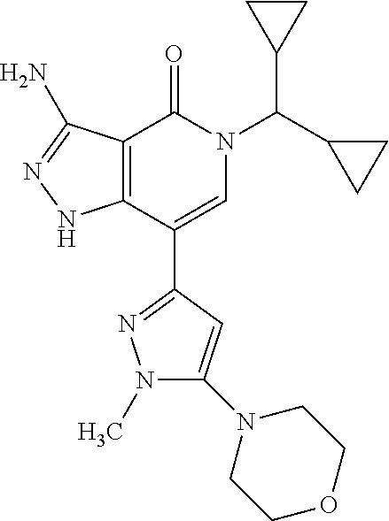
C12=C(C(C3=NN(C)C(N4CCOCC4)=C3)=CN(C(C3CC3)C3CC3)C1=O)NN=C2N
